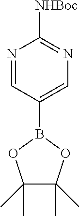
C1(B2OC(C)(C)C(C)(C)O2)=CN=C([NHBoc])N=C1
